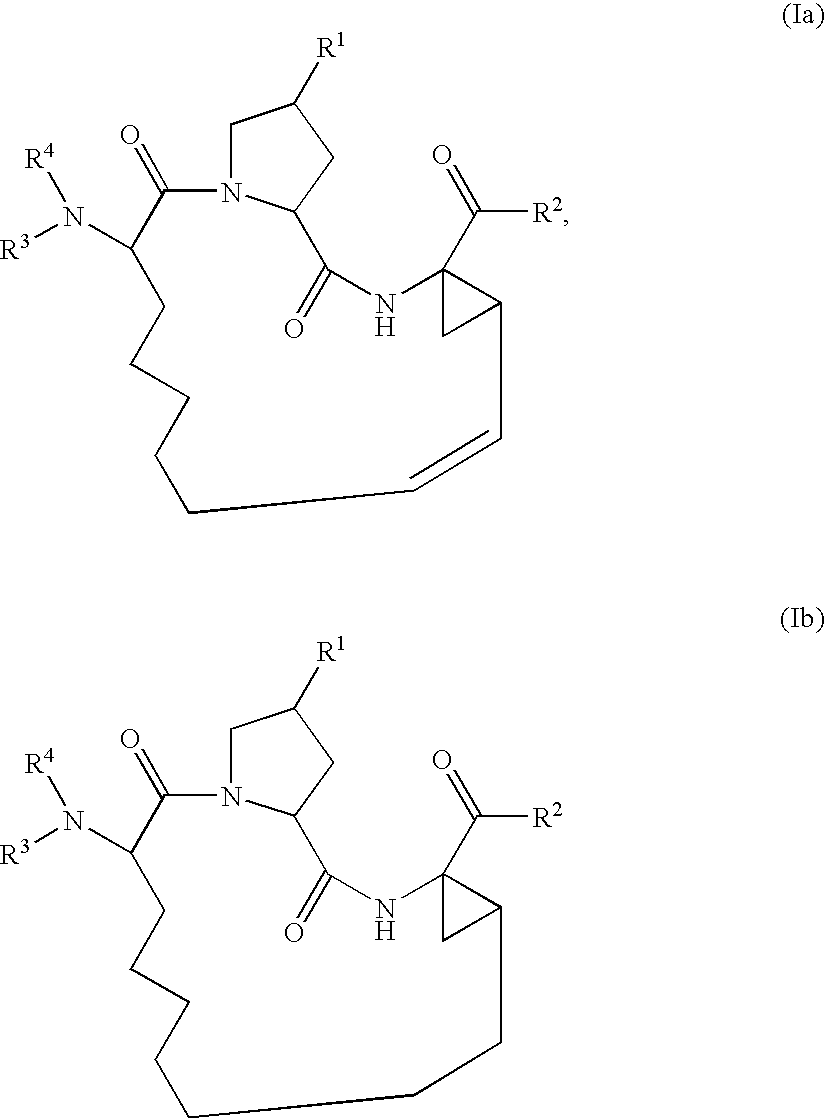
C1(=O)N2CC([R1])CC2C(=O)NC2(C([R2])=O)CC2C=CCCCCCC1N([R3])[R4].C1(=O)N2CC([R1])CC2C(=O)NC2(C([R2])=O)CC2CCCCCCCC1N([R3])[R4]
